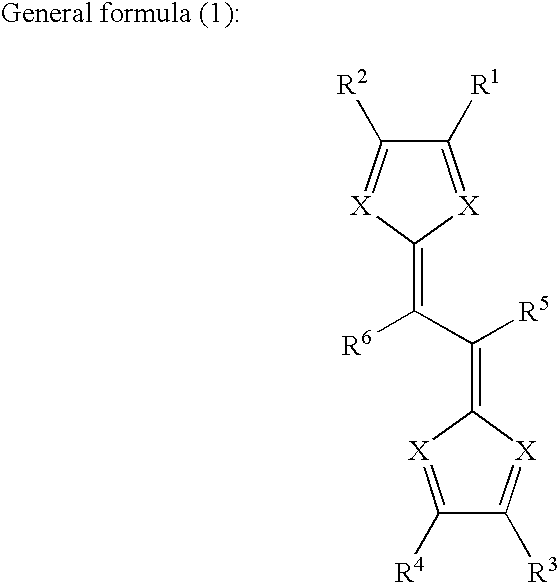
C1([R1])=[X]C(=C(C(=C2[X]=C([R4])C([R3])=[X]2)[R5])[R6])[X]=C1[R2]
